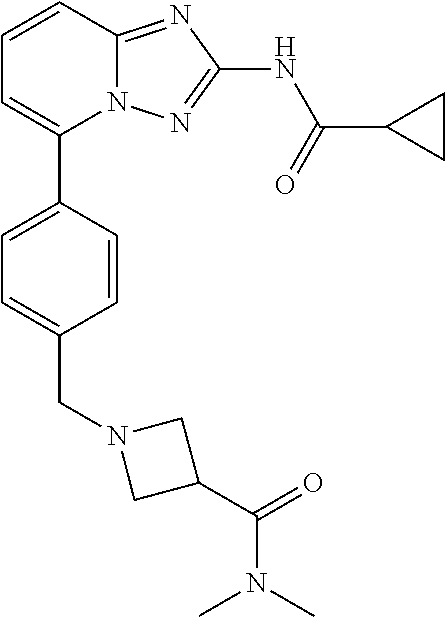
C1=CC2=NC(NC(=O)C3CC3)=NN2C(C2=CC=C(CN3CC(C(=O)N(C)C)C3)C=C2)=C1
